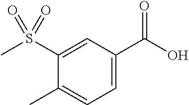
C1(S(C)(=O)=O)=CC(C(O)=O)=CC=C1C
